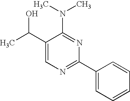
C1(C(C)O)=CN=C(C2=CC=CC=C2)N=C1N(C)C
